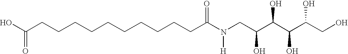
OC(CCCCCCCCCCC(N(CC(C(C(C(CO)O)O)O)O)[H])=O)=O
